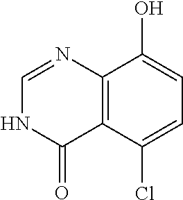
C12=C(C(Cl)=CC=C1O)C(=O)NC=N2
